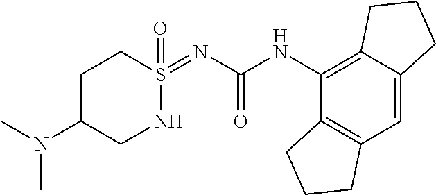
C12=C(C=C3C(=C1NC(=O)N=S1(=O)CCC(N(C)C)CN1)CCC3)CCC2
